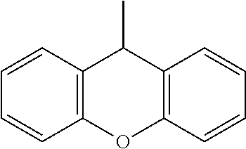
C1=CC2=C(C=C1)C(C)C1=C(O2)C=CC=C1
